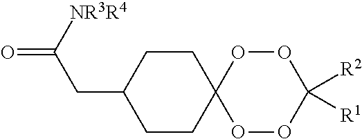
C1CC(CC(=O)[NR3R4])CCC12OOC([R2])([R1])OO2
